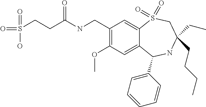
C1(CNC(=O)CCS(=O)(=O)O)=C(OC)C=C2C(=C1)S(=O)(=O)CC(CC)(CCCC)NC2C1=CC=CC=C1
